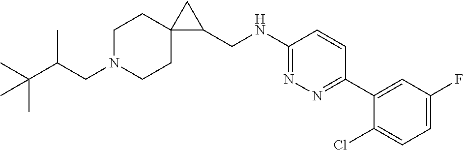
C(N1CCC2(CC1)C(CNC1=NN=C(C3=CC(F)=CC=C3Cl)C=C1)C2)C(C(C)(C)C)C
